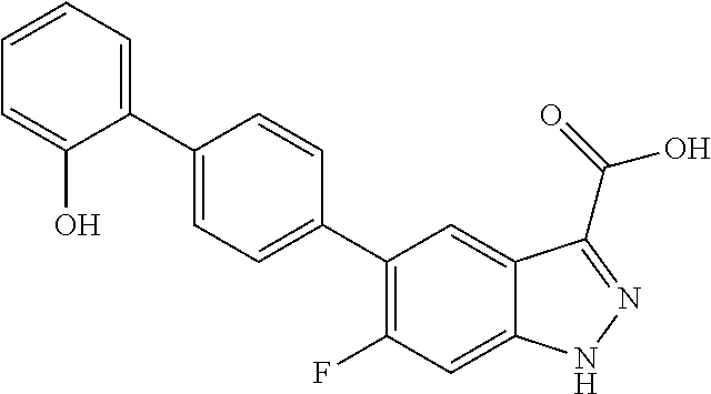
C1(C2=CC=C(C3=CC=CC=C3O)C=C2)=C(F)C=C2C(=C1)C(C(O)=O)=NN2
